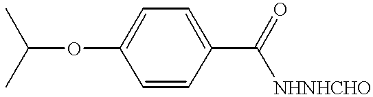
C1=CC(C([NHNHCHO])=O)=CC=C1OC(C)C
